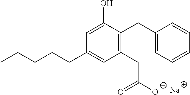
CCCCCC1=CC(CC([O-])=O)=C(CC2=CC=CC=C2)C(O)=C1.[Na]
